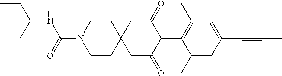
C1CN(C(=O)NC(CC)C)CCC12CC(=O)C(C1=C(C)C=C(C#CC)C=C1C)C(=O)C2
